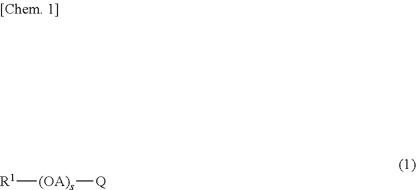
[R1][(OA)s][Q]
